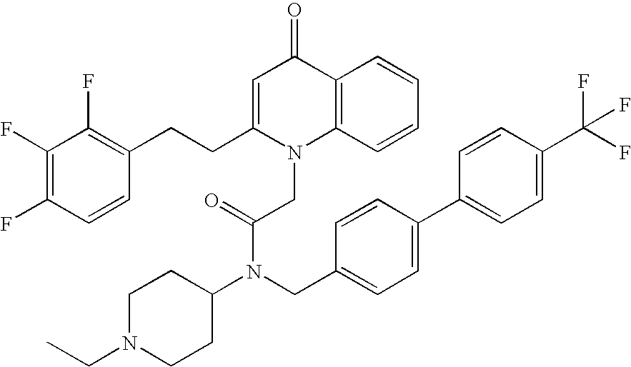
C1=C(CCC2=C(F)C(F)=C(F)C=C2)N(CC(N(C2CCN(CC)CC2)CC2=CC=C(C3=CC=C(C(F)(F)F)C=C3)C=C2)=O)C2=C(C1=O)C=CC=C2
